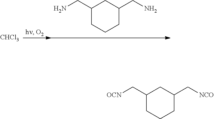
[CHCl3].C1CCC(CN)CC1CN.C1CCC(C[NCO])CC1C[OCN]
